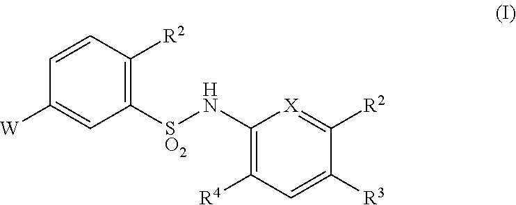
C1=CC([R2])=C([SO2]NC2=C([R4])C=C([R3])C([R2])=[X]2)C=C1[W]
